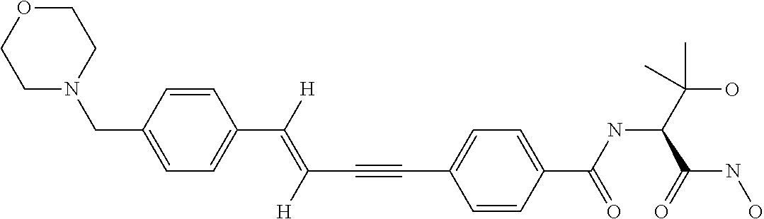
C(C#CC1=CC=C(C(NC(C(O)(C)C)C(NO)=O)=O)C=C1)(=C([H])C1=CC=C(CN2CCOCC2)C=C1)[H]
